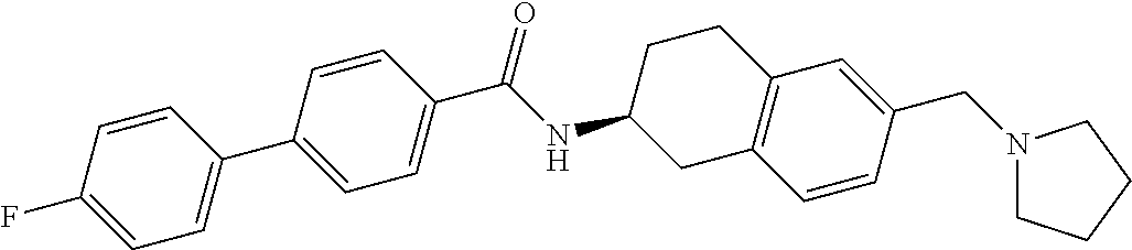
C1=CC(C(NC2CC3=C(CC2)C=C(CN2CCCC2)C=C3)=O)=CC=C1C1=CC=C(F)C=C1
